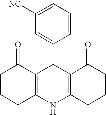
C1CCC2=C(C1=O)C(C1=CC([NC])=CC=C1)C1=C(N2)CCCC1=O
